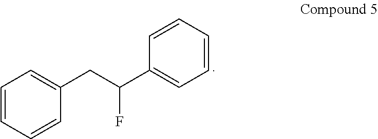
C1=CC=CC(CC(C2=CC=CC=C2)F)=C1
